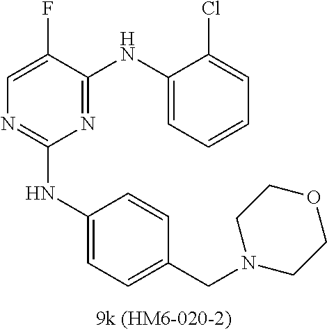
C1=C(F)C(NC2=CC=CC=C2Cl)=NC(NC2=CC=C(CN3CCOCC3)C=C2)=N1
